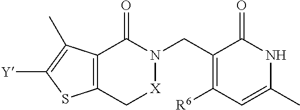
C12=C(C(C)=C([Y])S1)C(=O)N(CC1=C([R6])C=C(C)NC1=O)[X]C2
